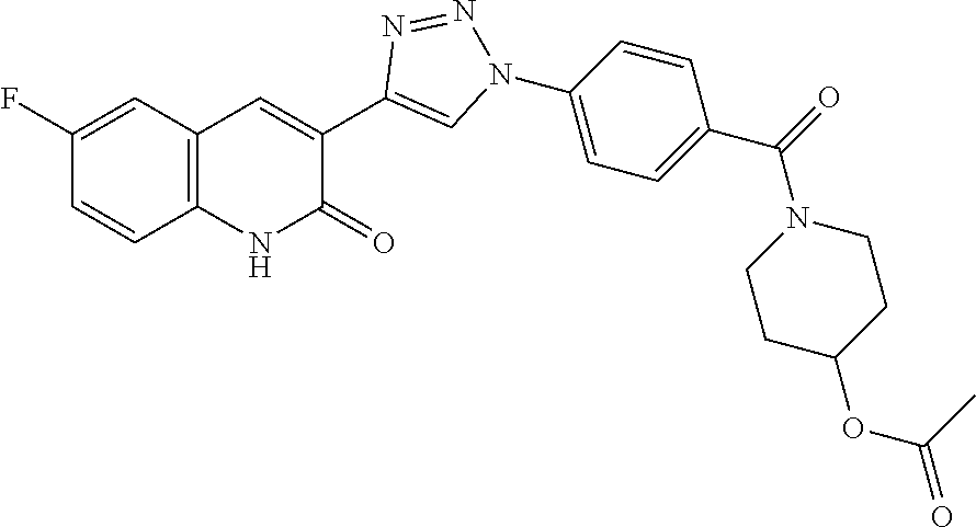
C1=CC2=C(C=C1F)C=C(C1=CN(C3=CC=C(C(=O)N4CCC(OC(=O)C)CC4)C=C3)N=N1)C(=O)N2
